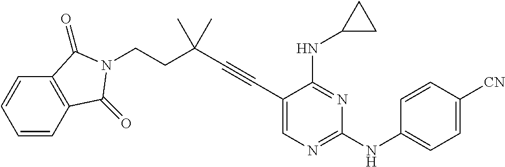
C(#CC1=CN=C(NC2=CC=C([CN])C=C2)N=C1NC1CC1)C(CCN1C(=O)C2=C(C=CC=C2)C1=O)(C)C
